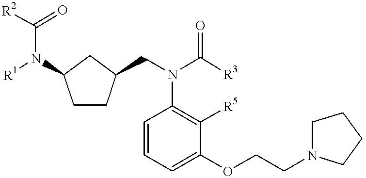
C1=CC=C(OCCN2CCCC2)C([R5])=C1N(C([R3])=O)CC1CCC(N(C([R2])=O)[R1])C1
